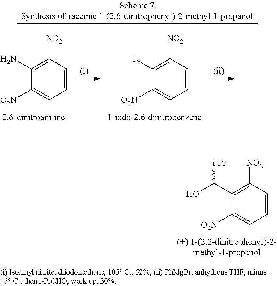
C1=CC([NO2])=C(C(O)[i-Pr])C([O2N])=C1.C1=CC([NO2])=C(N)C([O2N])=C1.C1=CC([NO2])=C(I)C([O2N])=C1
